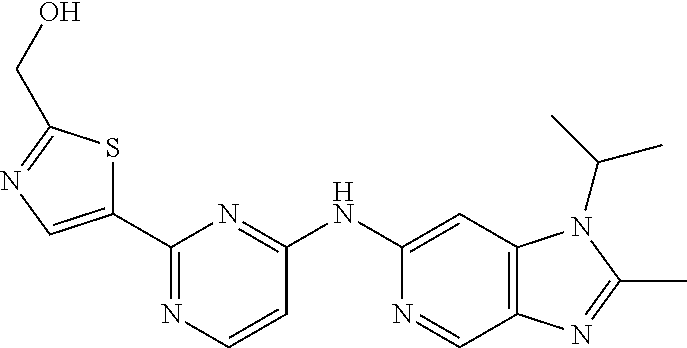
C1(C2=CN=C(CO)S2)=NC=CC(NC2=CC3=C(C=N2)N=C(C)N3C(C)C)=N1
